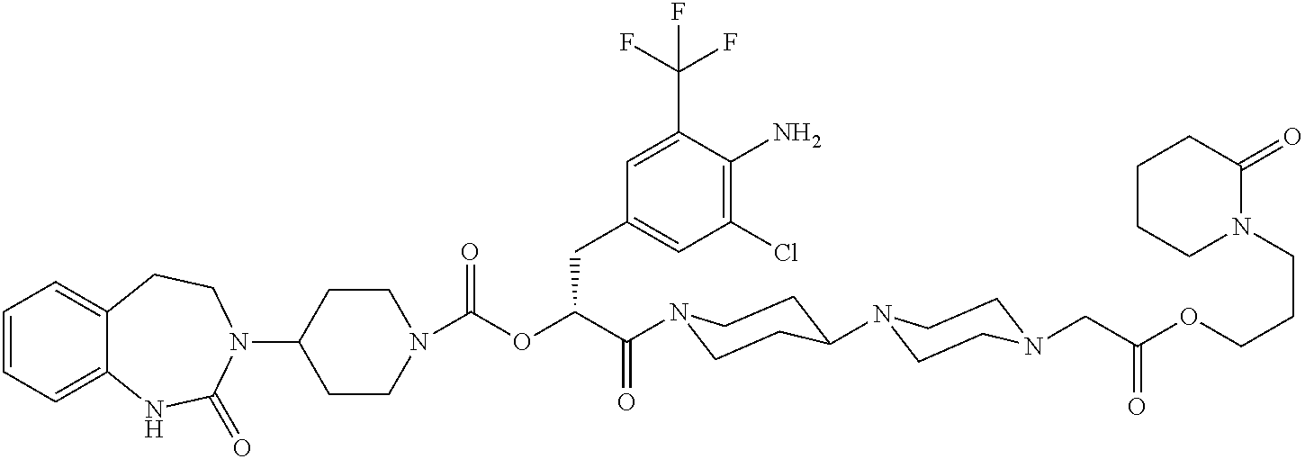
C1(N2CCC3=CC=CC=C3NC2=O)CCN(C(OC(C(=O)N2CCC(N3CCN(CC(OCCCN4C(=O)CCCC4)=O)CC3)CC2)CC2=CC(Cl)=C(N)C(C(F)(F)F)=C2)=O)CC1
